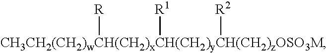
[CH3CH2(CH2)wCH(CH2)xCH(CH2)yCH(CH2)zOSO3M]([R])([R2])[R1]
